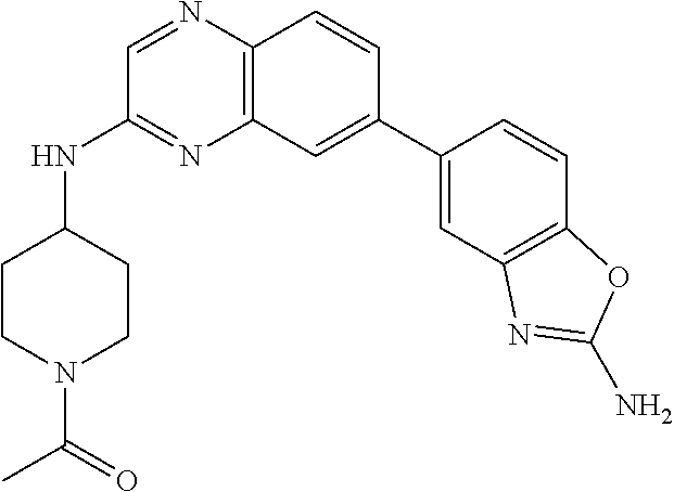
N1=C(NC2CCN(C(=O)C)CC2)C=NC2=C1C=C(C1=CC3=C(C=C1)OC(N)=N3)C=C2
